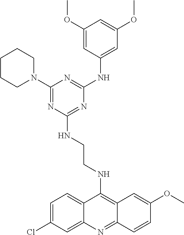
C1CCN(C2=NC(NCCNC3=C4C(=NC5=CC(Cl)=CC=C35)C=CC(OC)=C4)=NC(NC3=CC(OC)=CC(OC)=C3)=N2)CC1
